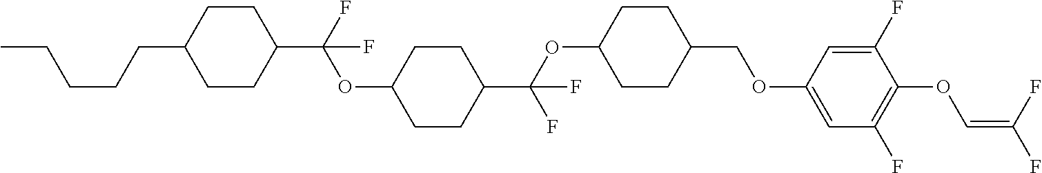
C1CC(C(F)(OC2CCC(C(OC3CCC(COC4=CC(F)=C(OC=C(F)F)C(F)=C4)CC3)(F)F)CC2)F)CCC1CCCCC
